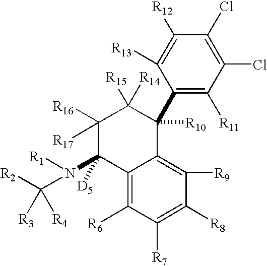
C1([R16])([R17])C(N([R1])C([R2])([R3])[R4])([D5])C2=C([R6])C([R7])=C([R8])C([R9])=C2C([R10])(C2=C([R11])C(Cl)=C(Cl)C([R12])=C2[R13])C1([R15])[R14]
